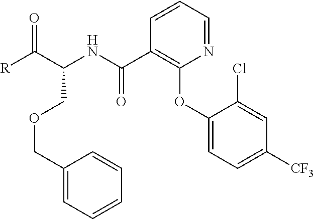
C1(C(NC(C([R])=O)COCC2=CC=CC=C2)=O)=C(OC2=CC=C([CF3])C=C2Cl)N=CC=C1
